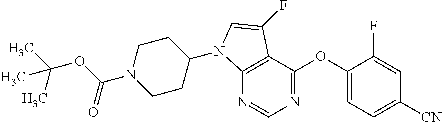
N1=CN=C(OC2=CC=C([CN])C=C2F)C2=C1N(C1CCN(C(OC(C)(C)C)=O)CC1)C=C2F
